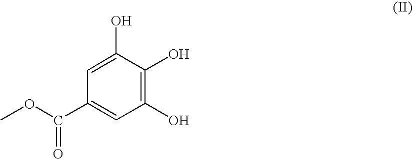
C1(O)=C(O)C(O)=CC(C(OC)=O)=C1
